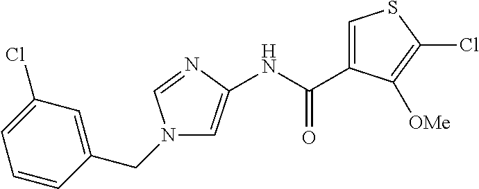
N1(CC2=CC(Cl)=CC=C2)C=C(NC(C2=CSC(Cl)=C2[OMe])=O)N=C1
